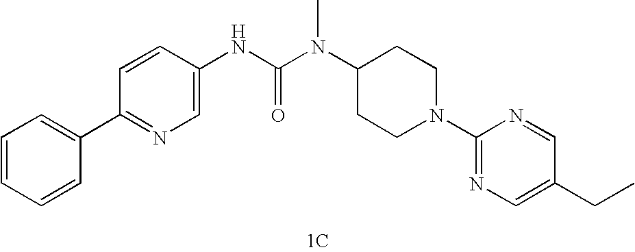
C1=CC=CC(C2=NC=C(NC(N(C3CCN(C4=NC=C(CC)C=N4)CC3)C)=O)C=C2)=C1.[1C]
